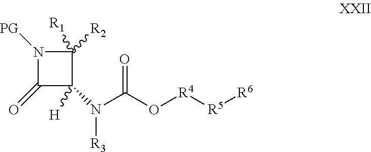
N1([PG])C(=O)C(N([R3])C(O[R4][R5][R6])=O)([H])C1([R1])[R2]
